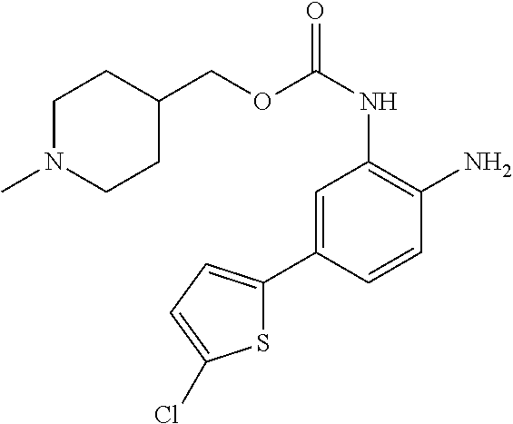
C1=C(C2=CC=C(Cl)S2)C=CC(N)=C1NC(=O)OCC1CCN(C)CC1
